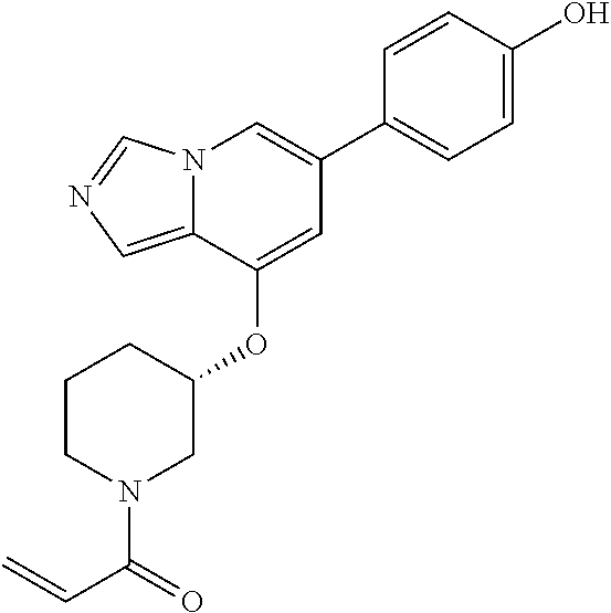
C1=CC(O)=CC=C1C1=CN2C(=CN=C2)C(OC2CCCN(C(=O)C=C)C2)=C1
